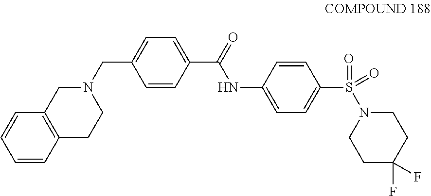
C1=C(CN2CC3=C(CC2)C=CC=C3)C=CC(C(=O)NC2=CC=C(S(=O)(N3CCC(F)(F)CC3)=O)C=C2)=C1
